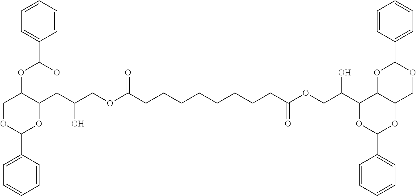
C1=CC=CC(C2OC3C(C(C(O)COC(CCCCCCCCC(OCC(C4OC(C5=CC=CC=C5)OC5C4OC(C4=CC=CC=C4)OC5)O)=O)=O)O2)OC(C2=CC=CC=C2)OC3)=C1
